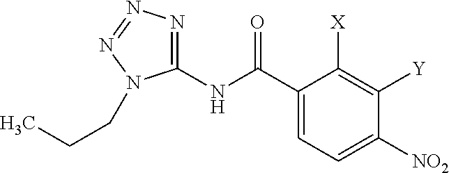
C1(NC(=O)C2=CC=C([NO2])C([Y])=C2[X])=NN=NN1CCC
